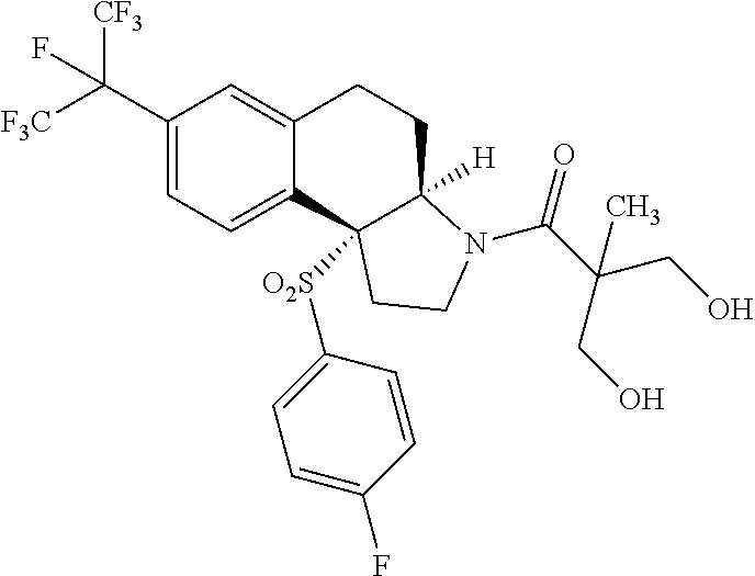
C1(C([F3C])([CF3])F)=CC=C2C(=C1)CCC1([H])C2([O2S]C2=CC=C(F)C=C2)CCN1C(C(CO)(CO)C)=O
